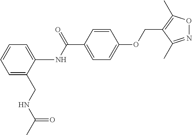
N(C(C1=CC=C(OCC2=C(C)ON=C2C)C=C1)=O)C1=CC=CC=C1CNC(C)=O
